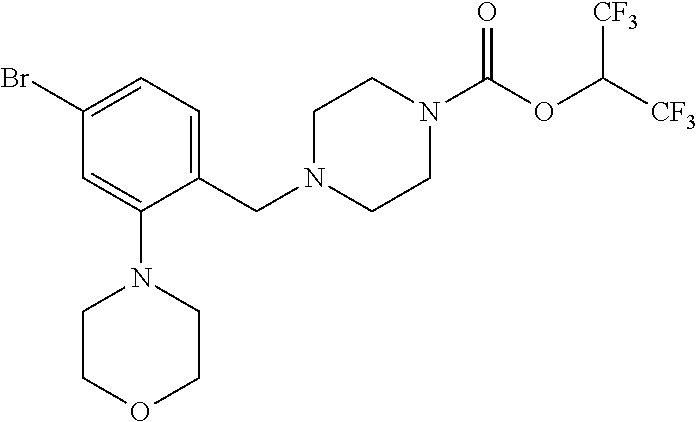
C1N(CC2=CC=C(Br)C=C2N2CCOCC2)CCN(C(OC([CF3])[CF3])=O)C1
